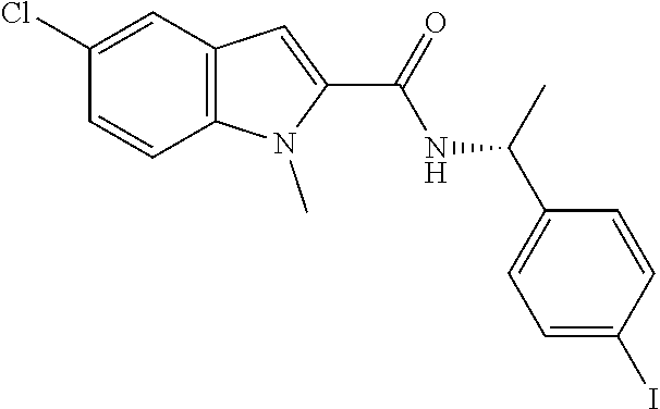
C12=C(N(C)C(C(=O)NC(C3=CC=C(I)C=C3)C)=C1)C=CC(Cl)=C2
